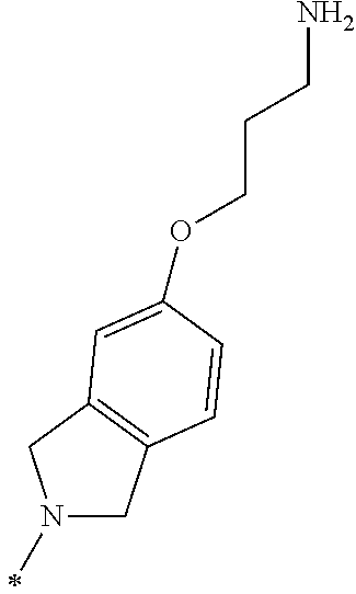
N1(C)CC2=C(C1)C=C(OCCCN)C=C2
